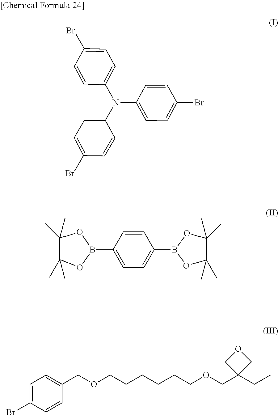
C1=C(N(C2=CC=C(Br)C=C2)C2=CC=C(Br)C=C2)C=CC(Br)=C1.O(CCCCCCOCC1=CC=C(Br)C=C1)CC1(CC)COC1.O1B(C2=CC=C(B3OC(C)(C)C(C)(C)O3)C=C2)OC(C)(C)C1(C)C
